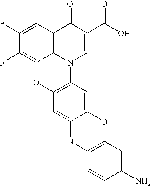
C1(F)=CC2=C3C(=C1F)OC1=C(N3C=C(C(O)=O)C2=O)C=C2C(=C1)NC1=C(O2)C=C(N)C=C1
